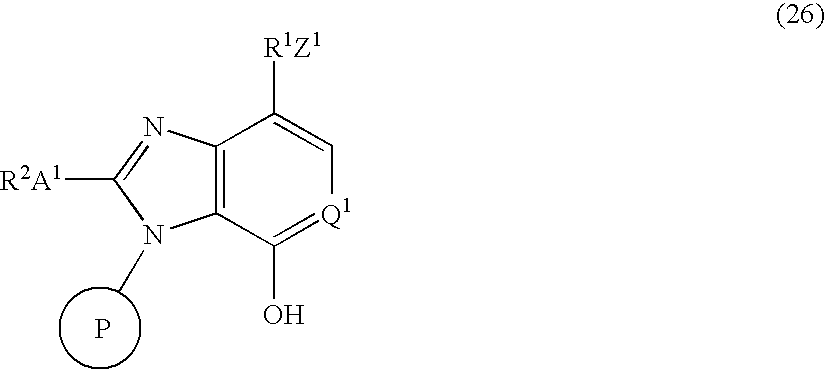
C12=C(C(O)=[Q1]C=C1[R1Z1])N(C)C([R2A1])=N2.P
